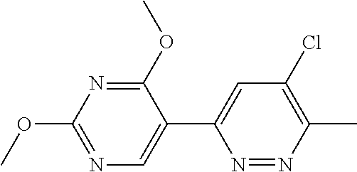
O(C)C1=NC(OC)=NC=C1C1=CC(Cl)=C(C)N=N1
